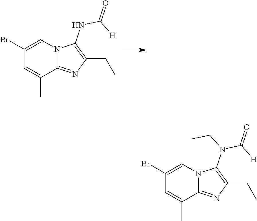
C1(Br)=CN2C(=NC(CC)=C2NC(=O)[H])C(C)=C1.C1(Br)=CN2C(=NC(CC)=C2N(C(=O)[H])CC)C(C)=C1
